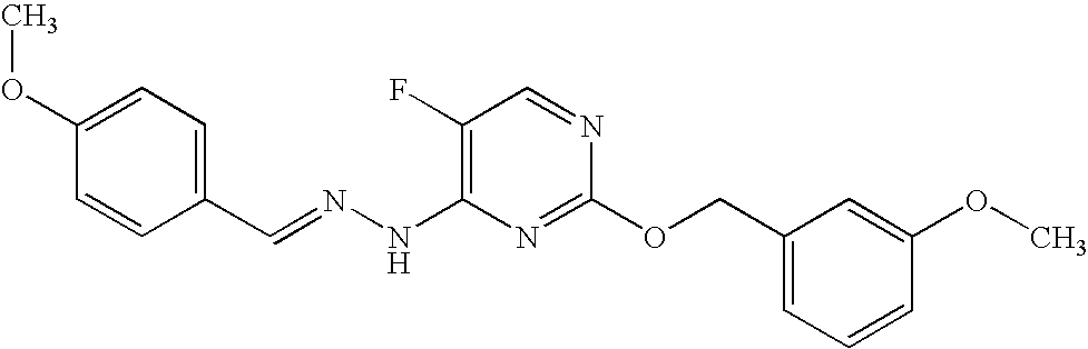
C1(F)=C(NN=CC2=CC=C(OC)C=C2)N=C(OCC2=CC=CC(OC)=C2)N=C1
